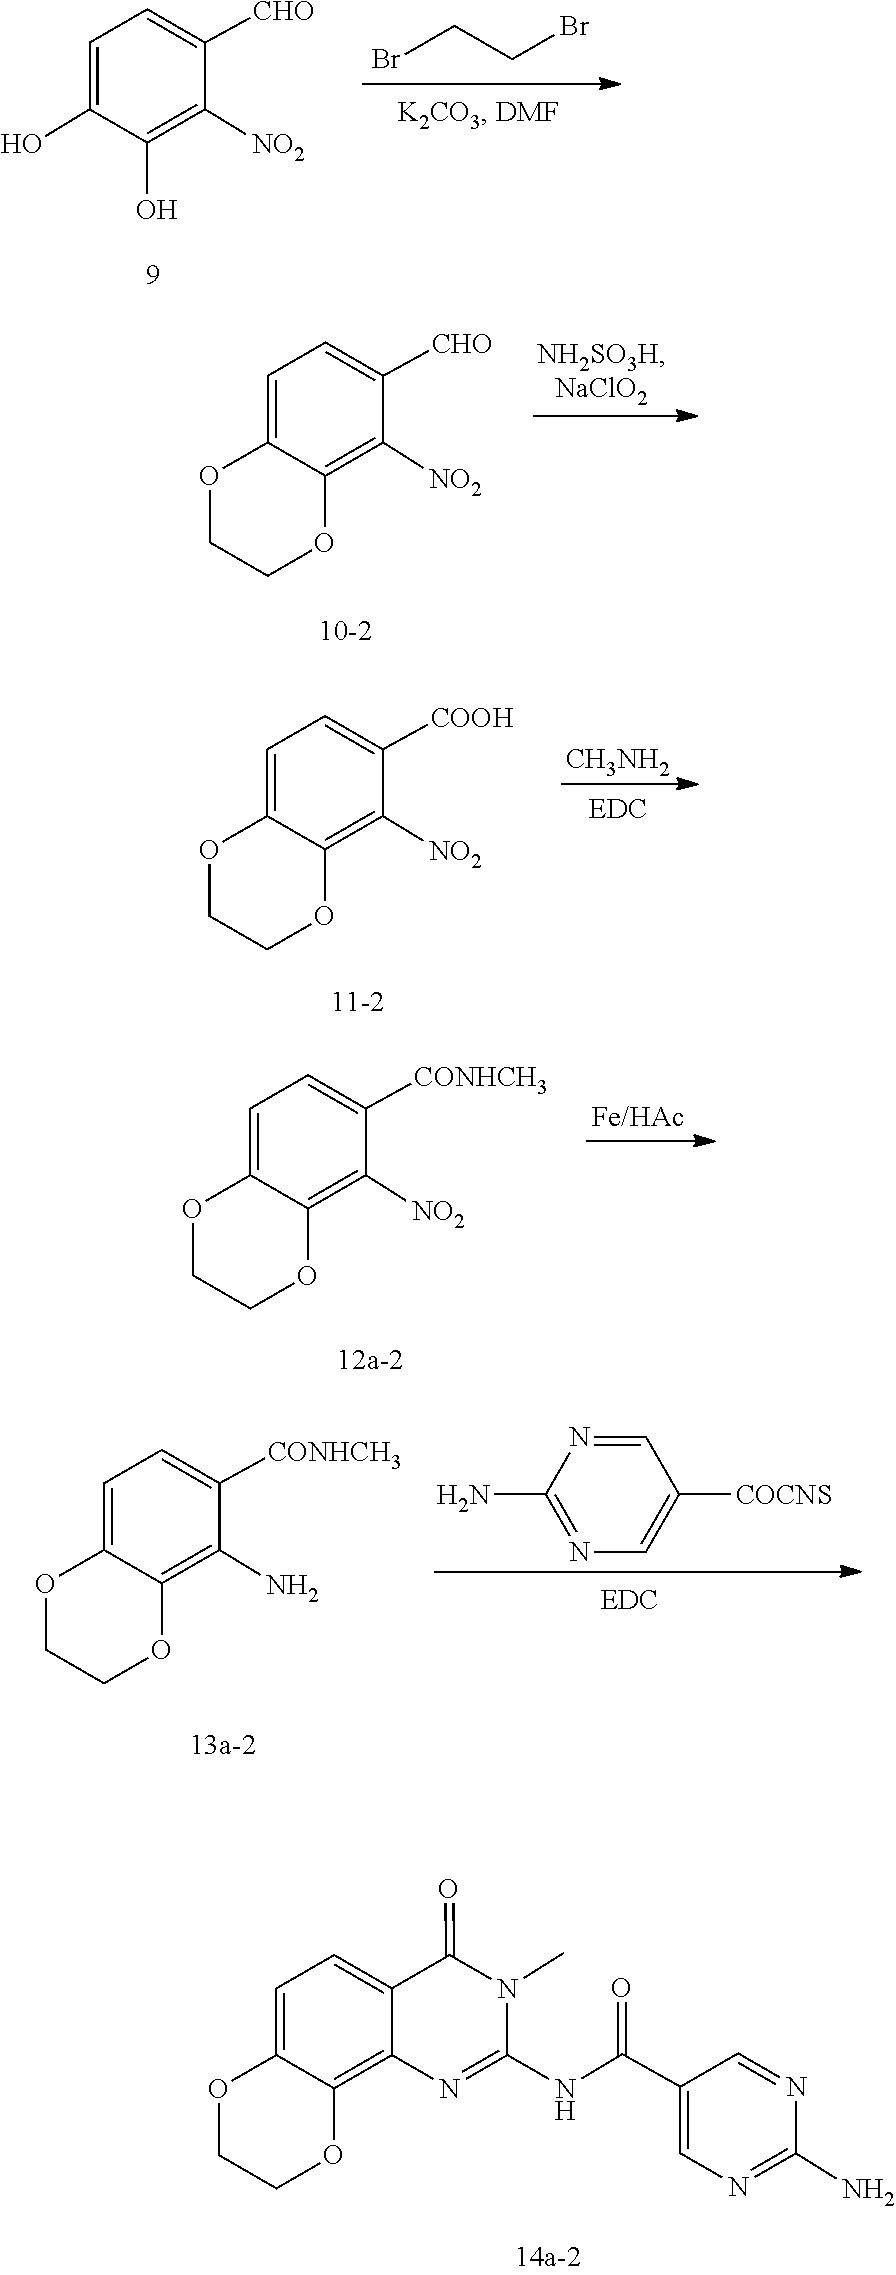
C1=C([CHO])C([NO2])=C(O)C(O)=C1.BrCCBr.C1=C([CHO])C([NO2])=C2OCCOC2=C1.C1=C([COOH])C([NO2])=C2C(=C1)OCCO2.[CH3NH2].C1=C([CONHCH3])C([NO2])=C2OCCOC2=C1.C12=CC=C([CONHCH3])C(N)=C1OCCO2.C1([COCNS])=CN=C(N)N=C1.C1(N)=NC=C(C(NC2=NC3=C4C(=CC=C3C(=O)N2C)OCCO4)=O)C=N1
